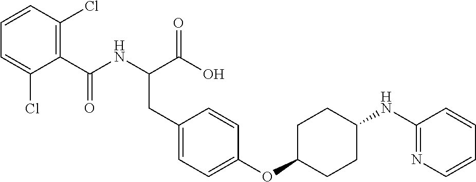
C(C1=C(Cl)C=CC=C1Cl)(NC(C(O)=O)CC1=CC=C(OC2CCC(NC3=NC=CC=C3)CC2)C=C1)=O
